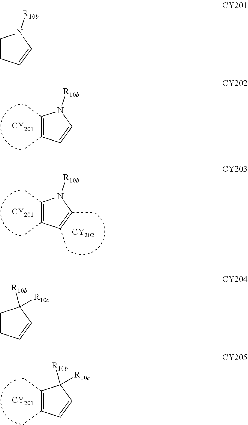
C1(C)=C(C)C=CN1[R10b].[CY201].C1(C)=C(C)C(C)=C(C)N1[R10b].[CY201].[CY202].[CY201].C1(C)=C(C)C=CC1([R10b])[R10c].C1=CC=CN1[R10b].C1=CC=CC1([R10b])[R10c]
